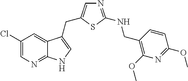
C1(Cl)=CN=C2C(=C1)C(CC1=CN=C(NCC3=C(OC)N=C(OC)C=C3)S1)=CN2
